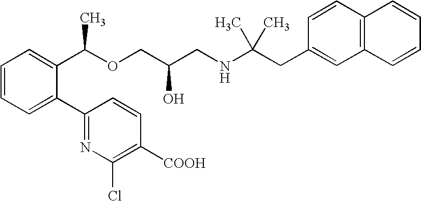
C12=C(C=CC(CC(NCC(COC(C3=CC=CC=C3C3=NC(Cl)=C([COOH])C=C3)C)O)(C)C)=C1)C=CC=C2
